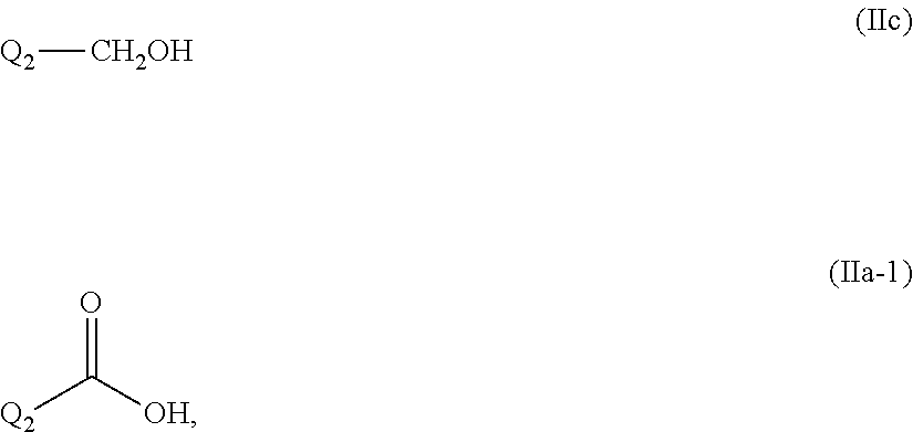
[Q2][CH2OH].O=C([OH])[Q2]
